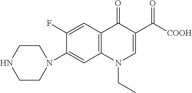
C1CN(C2=CC3=C(C=C2F)C(=O)C(C([COOH])=O)=CN3CC)CCN1
